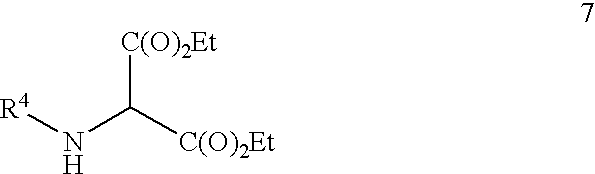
N(C([C(O)2Et])[C(O)2Et])[R4]
